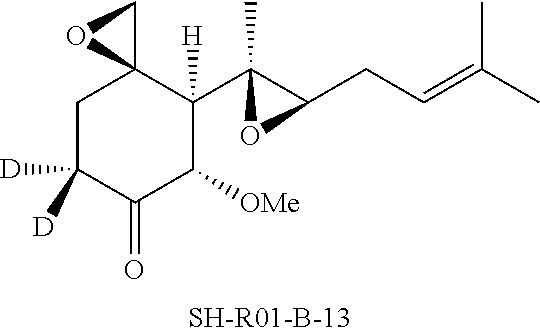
C1C([D])([D])C(=O)C([OMe])C(C2(C)C(CC=C(C)C)O2)([H])C12CO2
